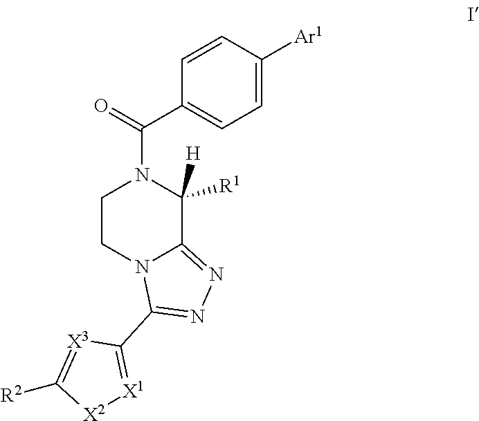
C1CN2C(=NN=C2C2=[X1][X2]C([R2])=[X3]2)C([H])([R1])N1C(=O)C1=CC=C([Ar1])C=C1
